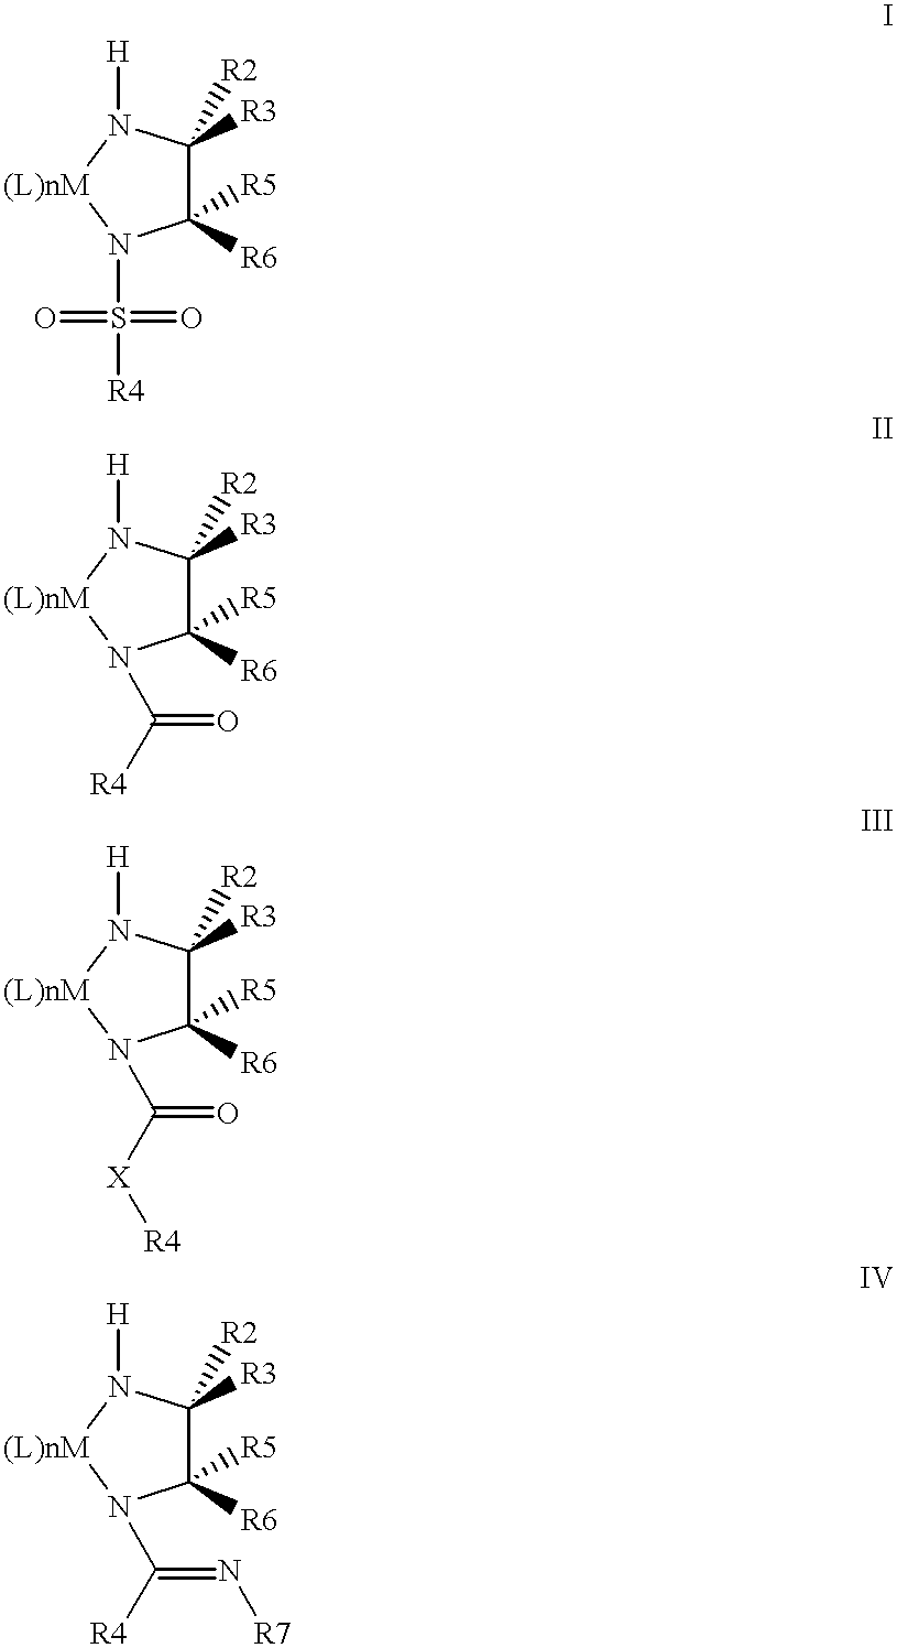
N1([H])[(L)nM]N(S(=O)(=O)[R4])C([R5])([R6])C1([R3])[R2].C([R4])(=O)N1[(L)nM]N([H])C([R3])([R2])C1([R5])[R6].C([X][R4])(=O)N1[(L)nM]N([H])C([R3])([R2])C1([R5])[R6].C([R4])(=N[R7])N1[(L)nM]N([H])C([R3])([R2])C1([R5])[R6]
